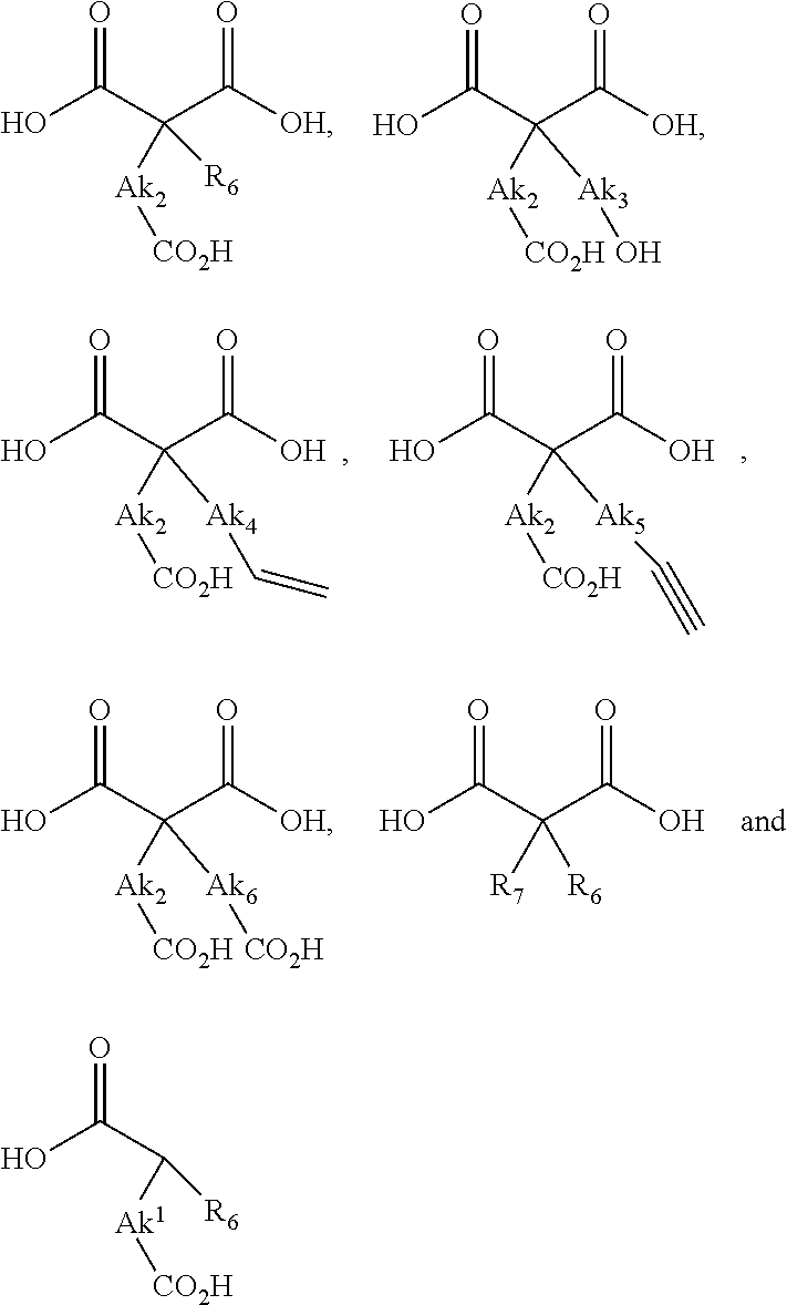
OC(C(C([OH])=O)([R6])[Ak2][CO2H])=O.OC(C(C([OH])=O)([Ak3]O)[Ak2][CO2H])=O.OC(C(C([OH])=O)([Ak6][CO2H])[Ak2][CO2H])=O.OC(C(C(O)=O)([R6])[R7])=O.OC(C(C(O)=O)([Ak4]C=C)[Ak2][CO2H])=O.OC(C(C(O)=O)([Ak5]C#C)[Ak2][CO2H])=O.OC(C([R6])[Ak1][CO2H])=O
